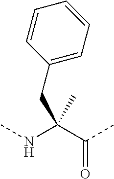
C(C(NC)(C(C)=O)C)C1=CC=CC=C1
